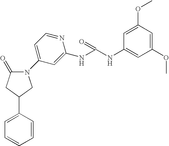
N1(C2=CC=NC(NC(NC3=CC(OC)=CC(OC)=C3)=O)=C2)C(=O)CC(C2=CC=CC=C2)C1
